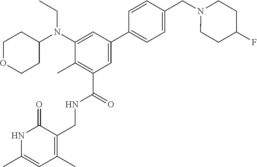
CCN(C1CCOCC1)C1=CC(C2=CC=C(CN3CCC(F)CC3)C=C2)=CC(C(NCC2=C(C)C=C(C)NC2=O)=O)=C1C
